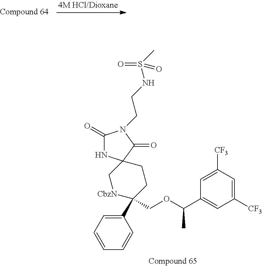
C1([CF3])=CC([CF3])=CC(C(OCC2(C3=CC=CC=C3)CCC3(C[CbzN]2)NC(=O)N(CCNS(=O)(C)=O)C3=O)C)=C1
